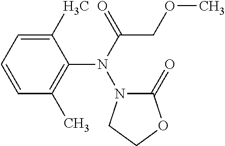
C1=C(C)C(N(C(=O)COC)N2C(=O)OCC2)=C(C)C=C1
